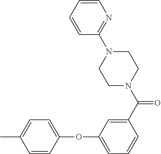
C1=C(C)C=CC(OC2=CC=CC(C(=O)N3CCN(C4=NC=CC=C4)CC3)=C2)=C1
